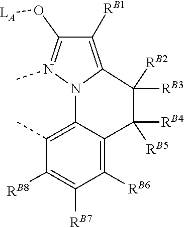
[RB2]C1([RB3])C2=C([RB1])C(O[LA])=N(C)N2C2=C(C)C([RB8])=C([RB7])C([RB6])=C2C1([RB5])[RB4]
